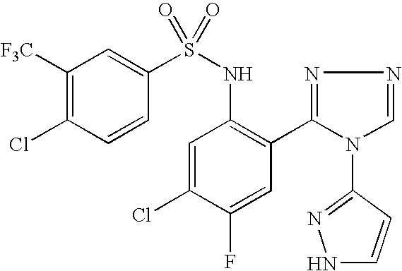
C1([F3C])=C(Cl)C=CC(S(NC2=C(C3=NN=CN3C3=NNC=C3)C=C(F)C(Cl)=C2)(=O)=O)=C1
